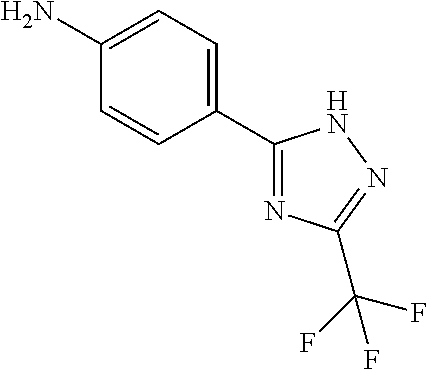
C1=CC(C2=NC(C(F)(F)F)=NN2)=CC=C1N
